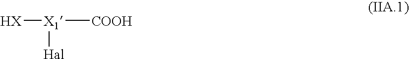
[HX][X1]([COOH])[Hal]
